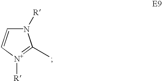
N1([R])C=C[N+]([R])=C1C
